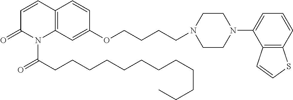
C12=C(C=C(OCCCCN3CCN(C4=CC=CC5=C4C=CS5)CC3)C=C1)N(C(CCCCCCCCCCCC)=O)C(=O)C=C2
